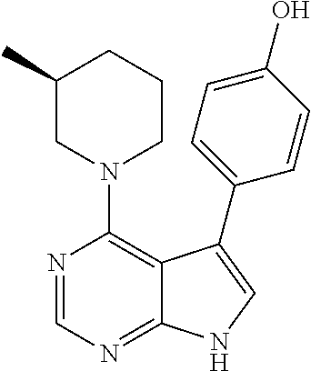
N1(C2=C3C(=NC=N2)NC=C3C2=CC=C(O)C=C2)CCCC(C)C1
